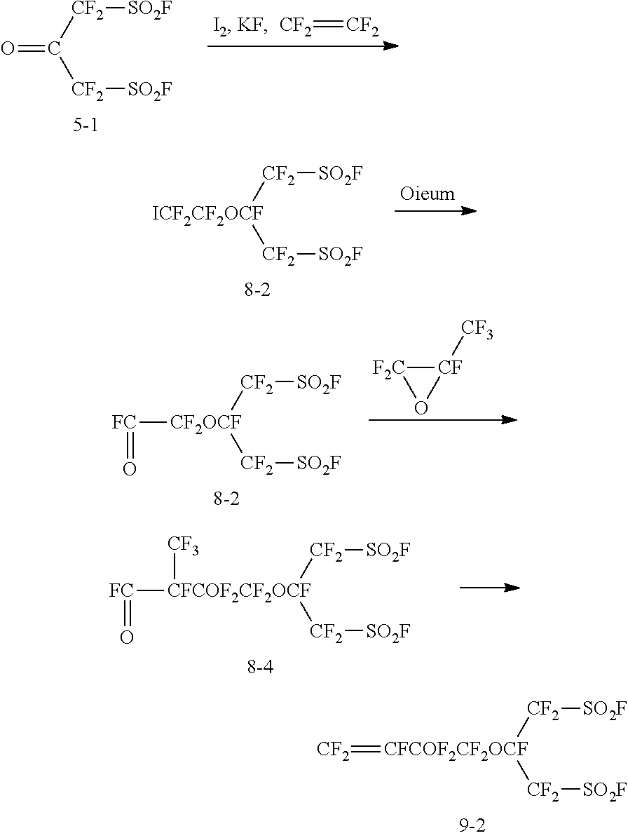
[CFCOF2CF2OCF]([CF2][SO2F])([CF2][SO2F])=[CF2].O=C([CF2][SO2F])[CF2][SO2F].[CF2]=[CF2].[ICF2CF2OCF]([CF2][SO2F])[CF2][SO2F].[CF2OCF]([CF2][SO2F])([CF2][SO2F])[FC]=O.[CF]1([CF3])[F2C]O1.[CFCOF2CF2OCF]([CF2][SO2F])([CF2][SO2F])([CF3])[FC]=O
